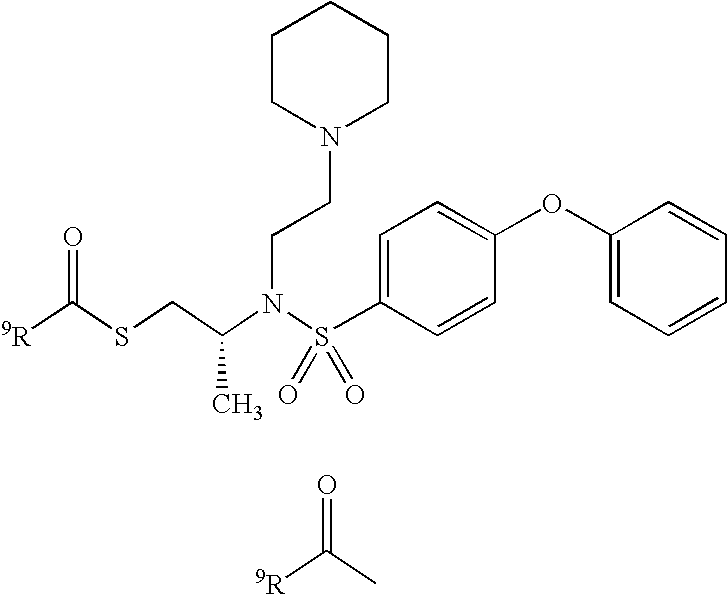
O=C(SCC(N(S(C1=CC=C(OC2=CC=CC=C2)C=C1)(=O)=O)CCN1CCCCC1)C)[9R].O=C(C)[9R]
